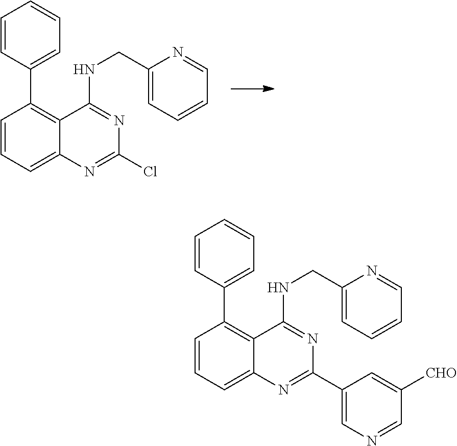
C1=CC=C2C(=C1C1=CC=CC=C1)C(NCC1=CC=CC=N1)=NC(Cl)=N2.C1=CC=C2C(=C1C1=CC=CC=C1)C(NCC1=CC=CC=N1)=NC(C1=CN=CC([CHO])=C1)=N2
